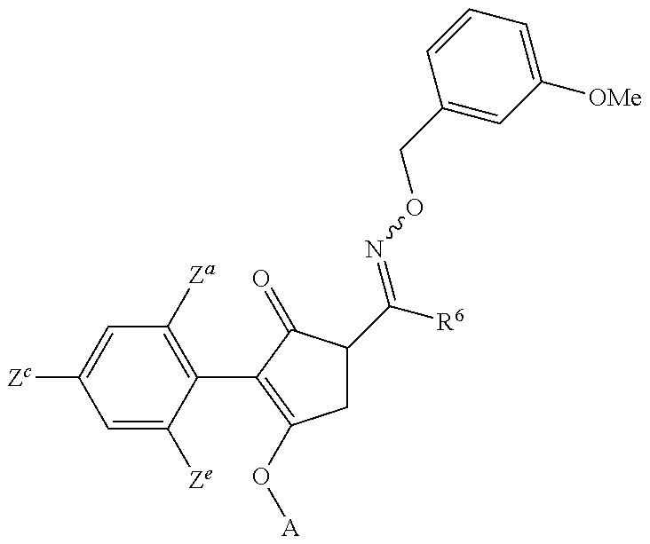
C1=C([Ze])C(C2=C(O[A])CC(C([R6])=NOCC3=CC([OMe])=CC=C3)C2=O)=C([Za])C=C1[Zc]
